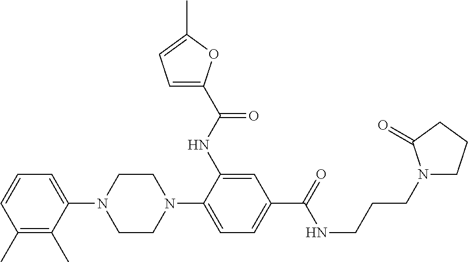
C1(N2CCN(C3=CC=C(C(NCCCN4CCCC4=O)=O)C=C3NC(C3=CC=C(C)O3)=O)CC2)=CC=CC(C)=C1C
